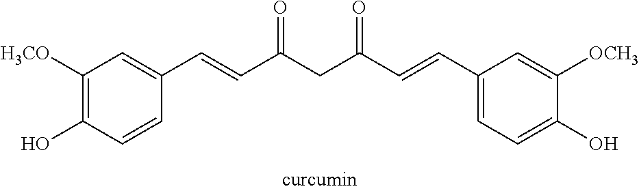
C1([H3CO])=C(O)C=CC(C=CC(CC(C=CC2=CC=C(O)C([OCH3])=C2)=O)=O)=C1
